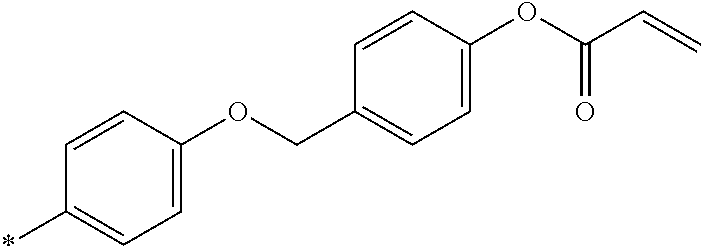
C1(*)=CC=C(OCC2=CC=C(OC(C=C)=O)C=C2)C=C1
